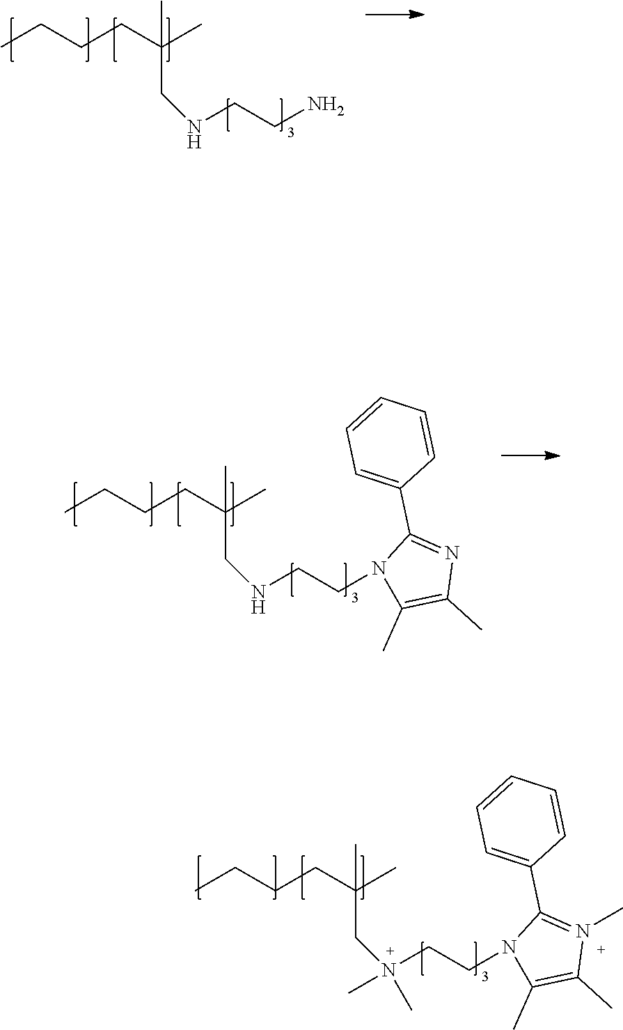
CCCCC(C)(CN(CCN1C(C)=C(C)N(C)=C1C1=CC=CC=C1)(C)C)C.CCCCC(C)(CNCCN)C.CCCCC(C)(CNCCN1C(C)=C(C)N=C1C1=CC=CC=C1)C
